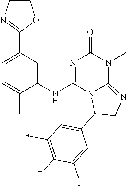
C1=C(C2=NCCO2)C=C(NC2=NC(=O)N(C)C3=NCC(C4=CC(F)=C(F)C(F)=C4)N23)C(C)=C1
